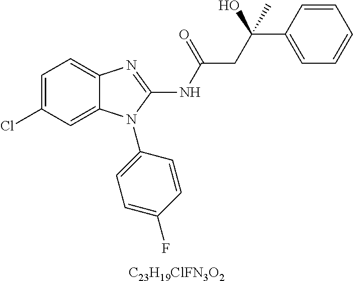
C1=C(Cl)C=C2C(=C1)N=C(NC(=O)CC(C1=CC=CC=C1)(C)O)N2C1=CC=C(F)C=C1.[C23H19ClFN3O2]
